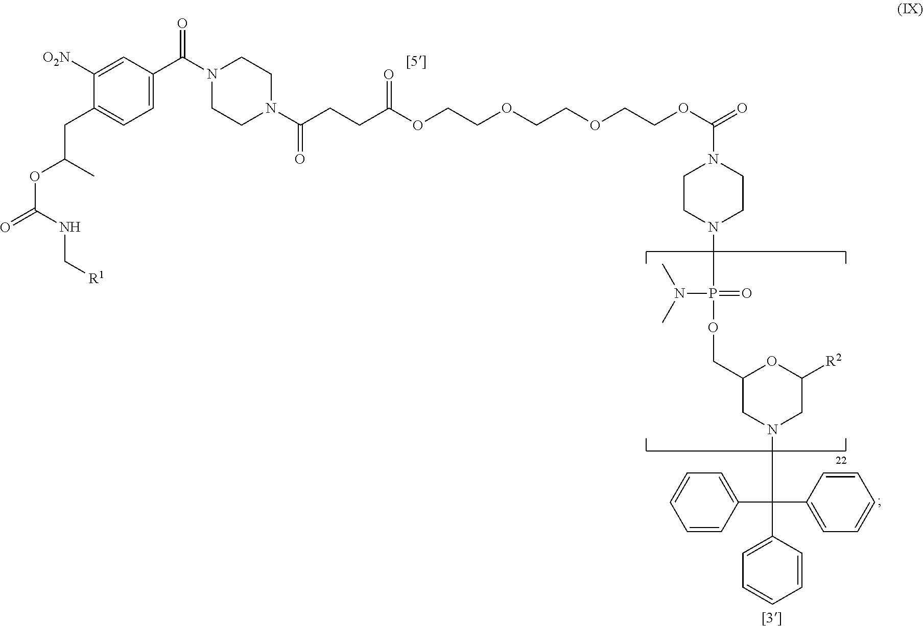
C1([O2N])=CC(C(=O)N2CCN(C(=O)CCC(=O)OCCOCCOCCOC(N3CCN(P(=O)(N(C)C)OCC4CN(C(C5=CC=CC=C5)(C5=CC=CC=C5)C5=CC=CC=C5)CC([R2])O4)CC3)=O)CC2)=CC=C1CC(C)OC(NC[R1])=O
